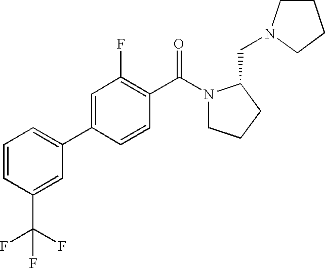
C1=CC(C(F)(F)F)=CC(C2=CC(F)=C(C(=O)N3CCCC3CN3CCCC3)C=C2)=C1
